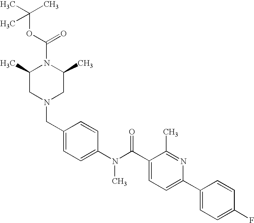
C1(CN2CC(C)N(C(OC(C)(C)C)=O)C(C)C2)=CC=C(N(C(C2=CC=C(C3=CC=C(F)C=C3)N=C2C)=O)C)C=C1
